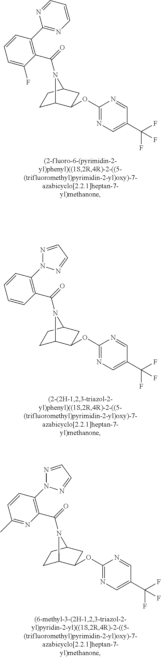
C1C2C(OC3=NC=C(C(F)(F)F)C=N3)CC(C1)N2C(=O)C1=C(C2=NC=CC=N2)C=CC=C1F.C1C2C(OC3=NC=C(C(F)(F)F)C=N3)CC(C1)N2C(=O)C1=C(N2N=CC=N2)C=CC=C1.C1C2C(OC3=NC=C(C(F)(F)F)C=N3)CC(C1)N2C(=O)C1=C(N2N=CC=N2)C=CC(C)=N1
